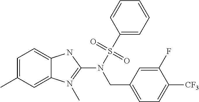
C1=C(C)C=C2C(=C1)NC(N(S(=O)(=O)C1=CC=CC=C1)CC1=CC=C([CF3])C(F)=C1)=N2C
